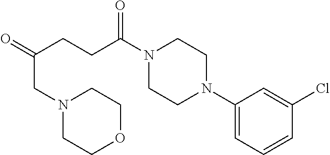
C(CC(=O)CN1CCOCC1)C(=O)N1CCN(C2=CC=CC(Cl)=C2)CC1
